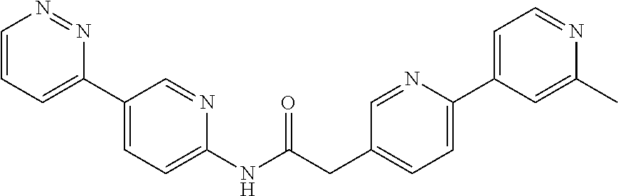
C1=CC=C(C2=CC=C(NC(CC3=CC=C(C4=CC=NC(C)=C4)N=C3)=O)N=C2)N=N1
